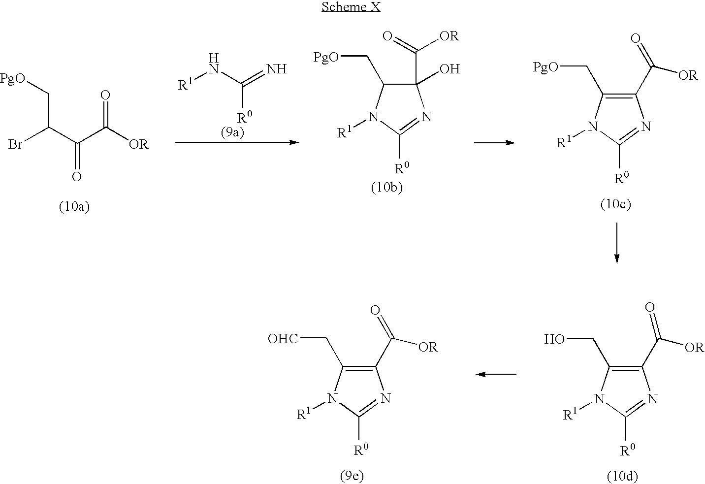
BrC(C(C([OR])=O)=O)C[PgO].[R1]NC([R0])=N.C1(O)(C([OR])=O)C(C[PgO])N([R1])C([R0])=N1.C1(C([OR])=O)=C(C[PgO])N([R1])C([R0])=N1.C1(C([OR])=O)=C(C[OHC])N([R1])C([R0])=N1.C1(C([OR])=O)=C(CO)N([R1])C([R0])=N1
